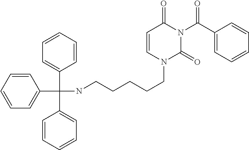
C1=CC=CC(C(C2=CC=CC=C2)(C2=CC=CC=C2)NCCCCCN2C(=O)N(C(C3=CC=CC=C3)=O)C(=O)C=C2)=C1
